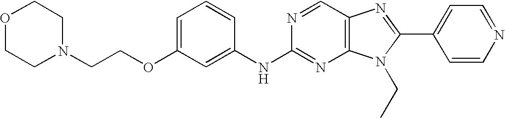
C1=C(OCCN2CCOCC2)C=C(NC2=NC3=C(C=N2)N=C(C2=CC=NC=C2)N3CC)C=C1
